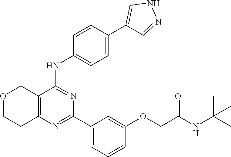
C12=C(N=C(C3=CC=CC(OCC(NC(C)(C)C)=O)=C3)N=C1NC1=CC=C(C3=CNN=C3)C=C1)CCOC2
